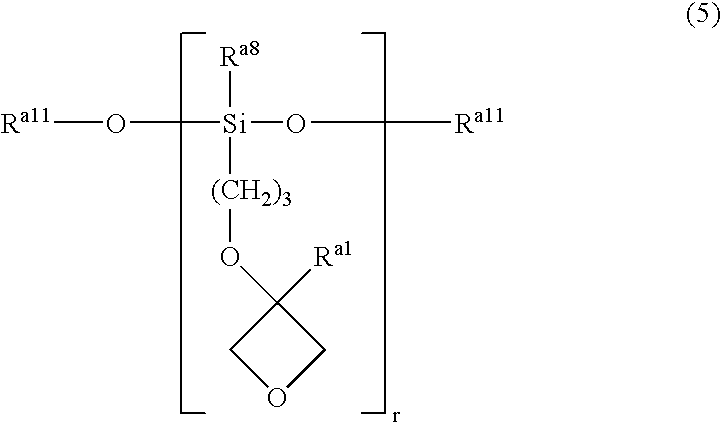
O1CC([Ra1])(O[(CH2)3][Si](O[Ra11])(O[Ra11])[Ra8])C1
